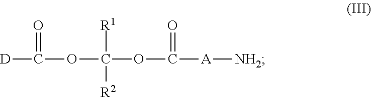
[D]C(OC(OC([A][NH2])=O)([R1])[R2])=O
